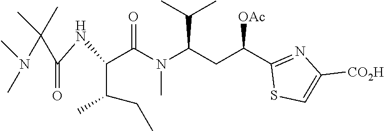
C(NC(C(N(C(CC(C1=NC([CO2H])=CS1)[OAc])C(C)C)C)=O)C(C)CC)(=O)C(N(C)C)(C)C
